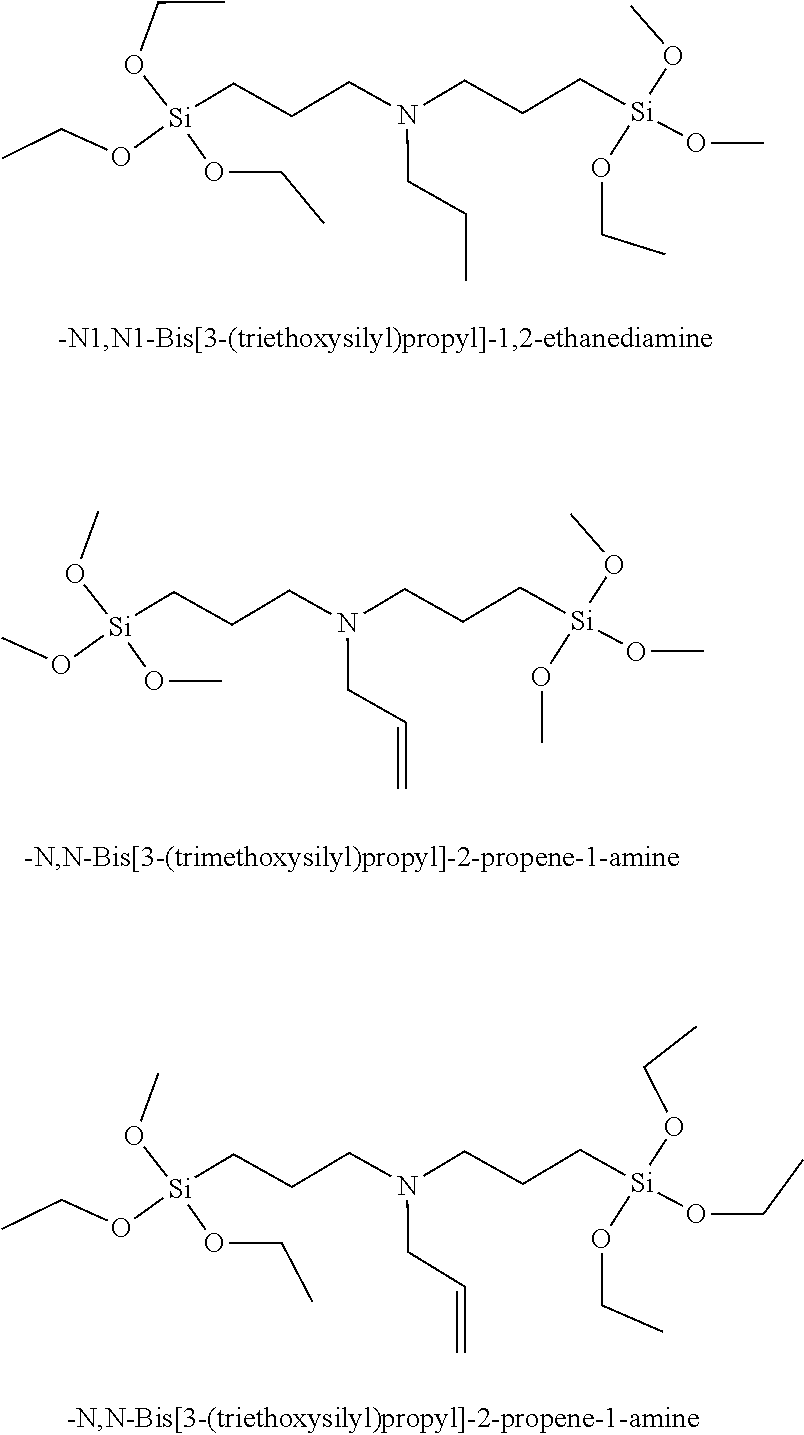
N(CCC[Si](OCC)(OC)OC)(CCC[Si](OCC)(OCC)OCC)CCC.N(CCC[Si](OC)(OC)OC)(CCC[Si](OC)(OC)OC)CC=C.N(CCC[Si](OCC)(OCC)OCC)(CCC[Si](OC)(OCC)OCC)CC=C
